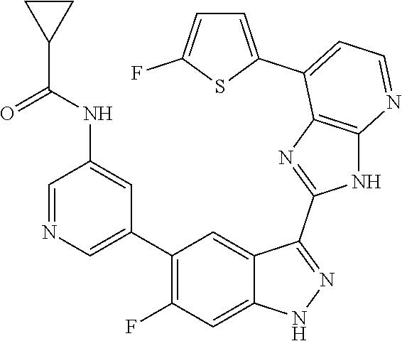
C1=NC=C(C2=C(F)C=C3C(=C2)C(C2=NC4=C(N2)N=CC=C4C2=CC=C(F)S2)=NN3)C=C1NC(C1CC1)=O
